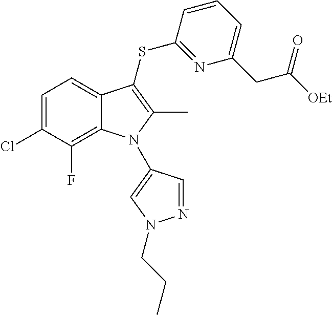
C1=C(Cl)C(F)=C2C(=C1)C(SC1=NC(CC([OEt])=O)=CC=C1)=C(C)N2C1=CN(CCC)N=C1
